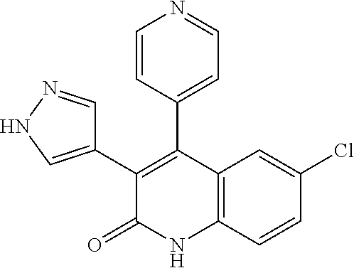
C1(Cl)=CC2=C(C=C1)NC(=O)C(C1=CNN=C1)=C2C1=CC=NC=C1
